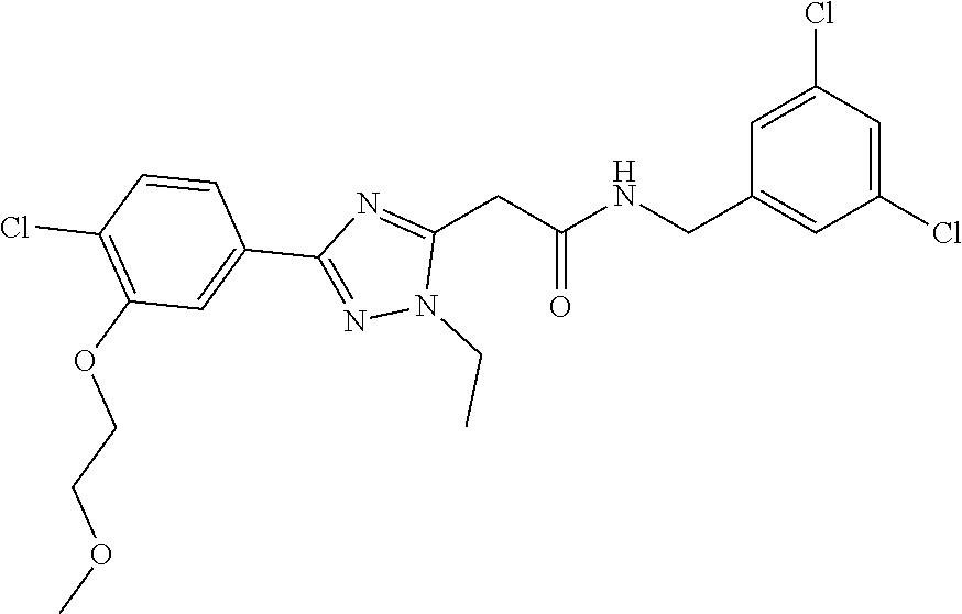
C(NC(CC1=NC(C2=CC(OCCOC)=C(Cl)C=C2)=NN1CC)=O)C1=CC(Cl)=CC(Cl)=C1
